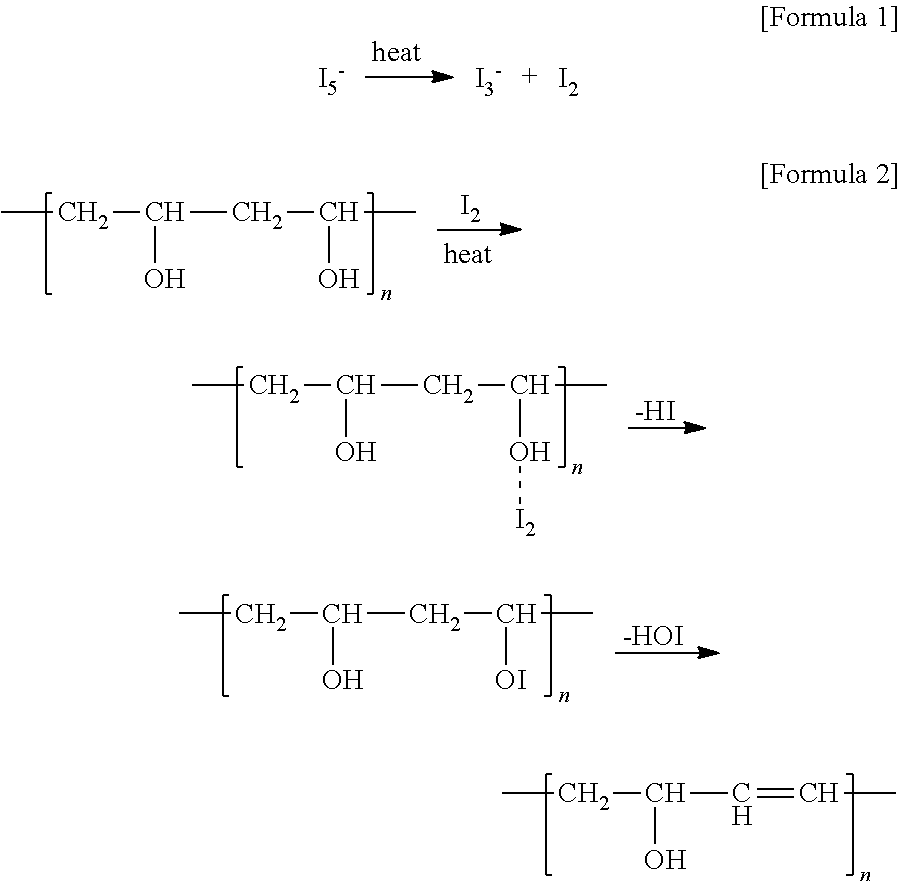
[I5-].[I3-].[I2].[I2].CCC(CC(O)C)O.[-HI].CCC(CC(O[I2])C)O.[-HOI].CCC(CC([OI])C)O.CCC(C=CC)O
